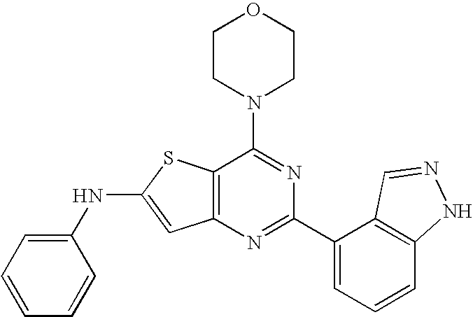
C1CN(C2=NC(C3=CC=CC4=C3C=NN4)=NC3=C2SC(NC2=CC=CC=C2)=C3)CCO1
